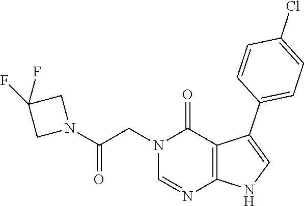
C1=NC2=C(C(C3=CC=C(Cl)C=C3)=CN2)C(=O)N1CC(N1CC(F)(F)C1)=O
